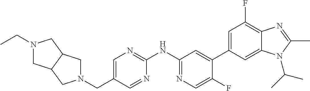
N1(CC2=CN=C(NC3=NC=C(F)C(C4=CC(F)=C5C(=C4)N(C(C)C)C(C)=N5)=C3)N=C2)CC2C(C1)CN(CC)C2
